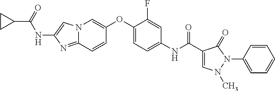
N12C(=NC(NC(=O)C3CC3)=C1)C=CC(OC1=CC=C(NC(=O)C3=CN(C)N(C4=CC=CC=C4)C3=O)C=C1F)=C2
